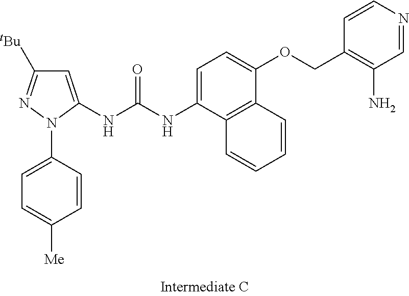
C1=C(NC(NC2=CC([tBu])=NN2C2=CC=C([Me])C=C2)=O)C2=C(C(OCC3=C(N)C=NC=C3)=C1)C=CC=C2
